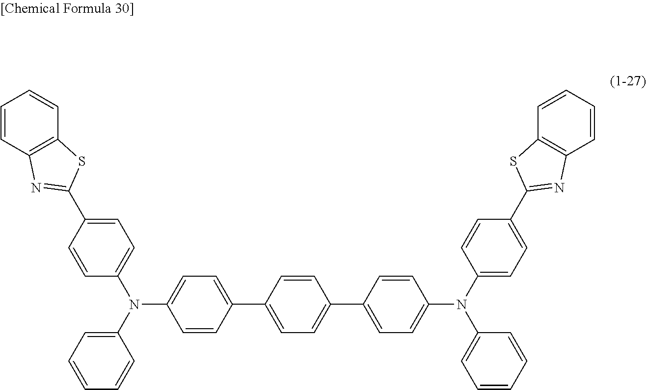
C1=CC2=C(C=C1)SC(C1=CC=C(N(C3=CC=CC=C3)C3=CC=C(C4=CC=C(C5=CC=C(N(C6=CC=C(C7=NC8=C(S7)C=CC=C8)C=C6)C6=CC=CC=C6)C=C5)C=C4)C=C3)C=C1)=N2
